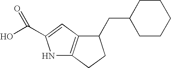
N1C2=C(C=C1C(O)=O)C(CC1CCCCC1)CC2
